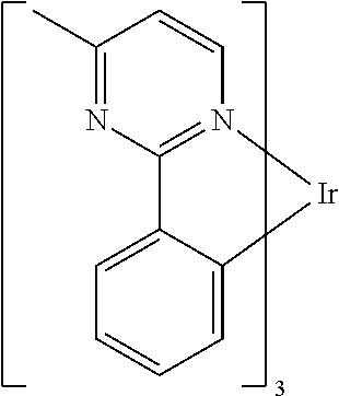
N1=C(C)C=CN2=C1C1=CC=CC=C1[Ir]2
